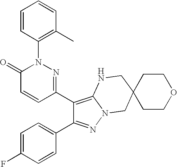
C1(C2=C3N(N=C2C2=CC=C(F)C=C2)CC2(CN3)CCOCC2)=NN(C2=C(C)C=CC=C2)C(=O)C=C1
